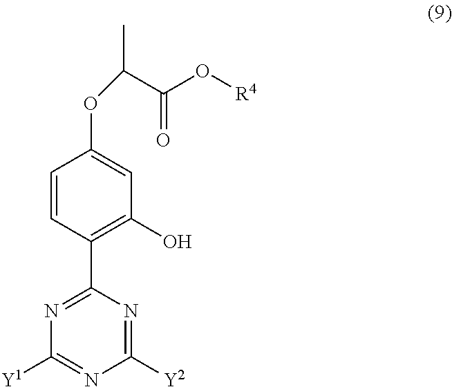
C1=CC(C2=NC([Y1])=NC([Y2])=N2)=C(O)C=C1OC(C(O[R4])=O)C
